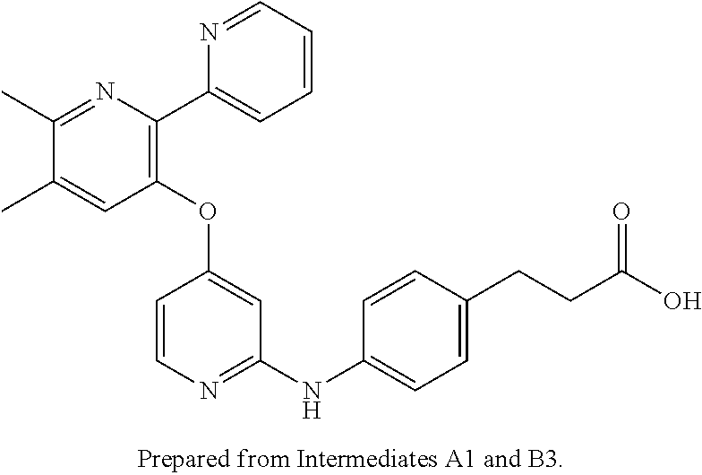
C1(OC2=CC(NC3=CC=C(CCC(O)=O)C=C3)=NC=C2)=C(C2=CC=CC=N2)N=C(C)C(C)=C1
